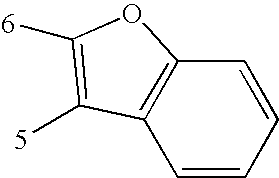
C1=CC=CC2=C1C([5])=C([6])O2
